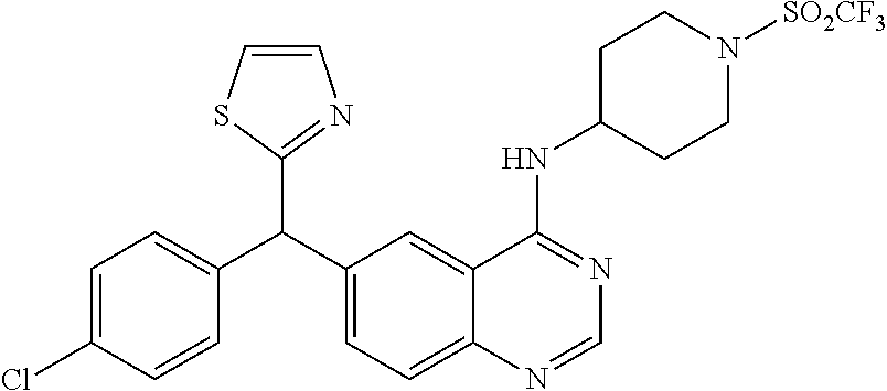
C1=C(Cl)C=CC(C(C2=CC=C3C(=C2)C(NC2CCN([SO2CF3])CC2)=NC=N3)C2=NC=CS2)=C1
